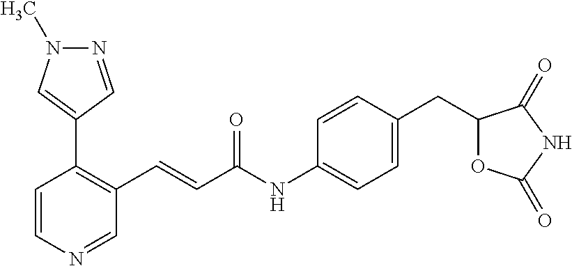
C1=CN=CC(C=CC(=O)NC2=CC=C(CC3OC(=O)NC3=O)C=C2)=C1C1=CN(C)N=C1
